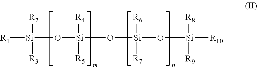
[R1][Si](O[Si](O[Si](O[Si]([R10])([R8])[R9])([R6])[R7])([R4])[R5])([R2])[R3]
